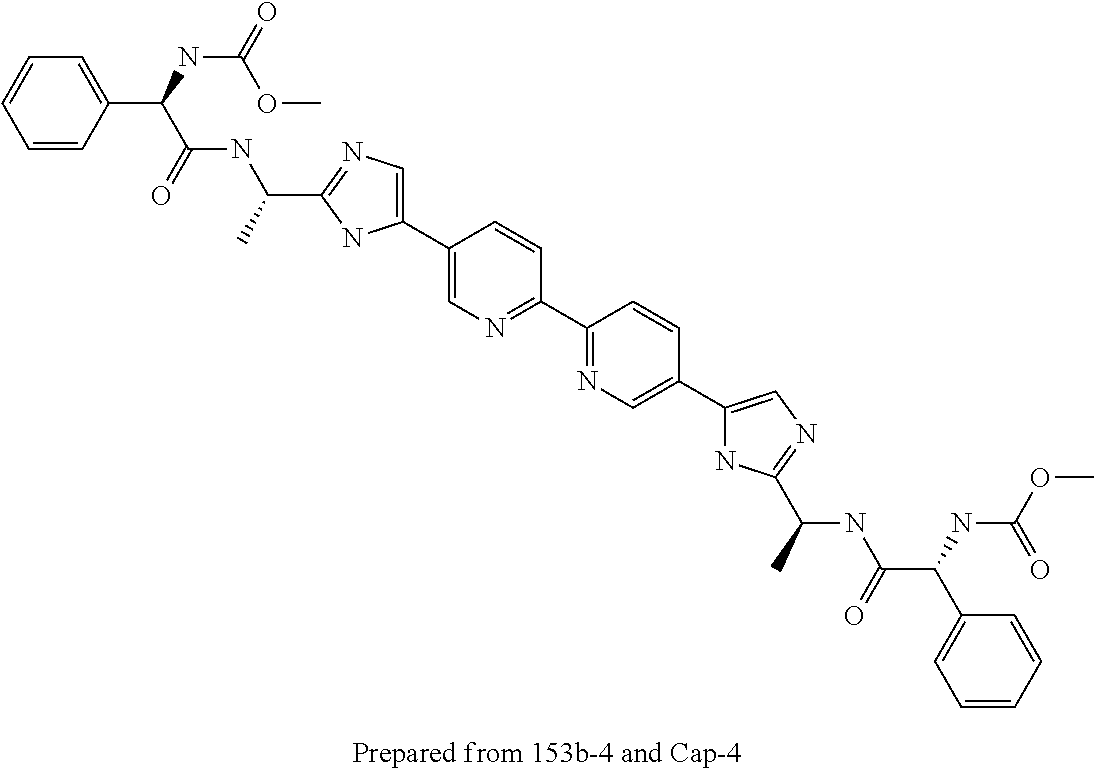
C(C1=NC=C(C2=CN=C(C3=NC=C(C4=CN=C(C(C)NC(C(NC(OC)=O)C5=CC=CC=C5)=O)N4)C=C3)C=C2)N1)(C)NC(C(C1=CC=CC=C1)NC(=O)OC)=O
